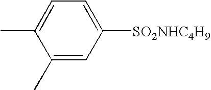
CC1=CC=C([SO2NHC4H9])C=C1C
